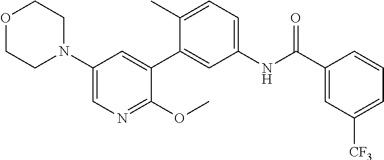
O1CCN(C2=CN=C(OC)C(C3=CC(NC(C4=CC([CF3])=CC=C4)=O)=CC=C3C)=C2)CC1
